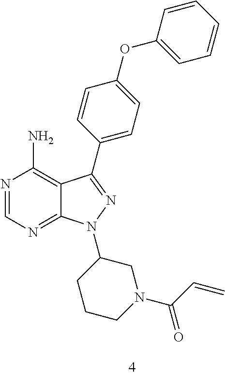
C1(N)=C2C(=NC=N1)N(C1CCCN(C(C=C)=O)C1)N=C2C1=CC=C(OC2=CC=CC=C2)C=C1
